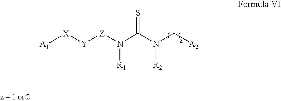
[X]([Y][Z]N(C(N(C[A2])[R2])=S)[R1])[A1]
